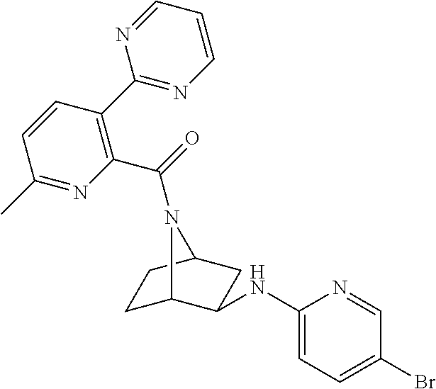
N(C1C2CCC(C1)N2C(=O)C1=C(C2=NC=CC=N2)C=CC(C)=N1)C1=CC=C(Br)C=N1
